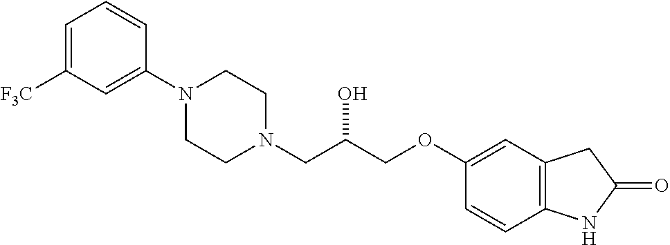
C1=C([F3C])C=C(N2CCN(CC(COC3=CC4=C(C=C3)NC(=O)C4)O)CC2)C=C1
